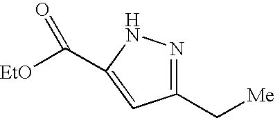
C1(C[Me])=NNC(C([EtO])=O)=C1
